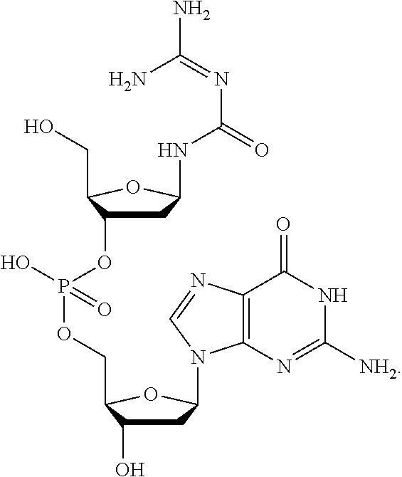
C1C(OP(OCC2C(O)CC(N3C4=C(C(=O)NC([NH2])=N4)N=C3)O2)(=O)O)C(CO)OC1NC(N=C(N)N)=O
